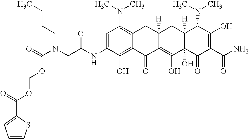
N(CC(NC1=CC(N(C)C)=C2C(=C1O)C(=O)C1=C(O)C3(O)C([H])(CC1([H])C2)C(N(C)C)C(O)=C(C(N)=O)C3=O)=O)(C(=O)OCOC(C1=CC=CS1)=O)CCCC
